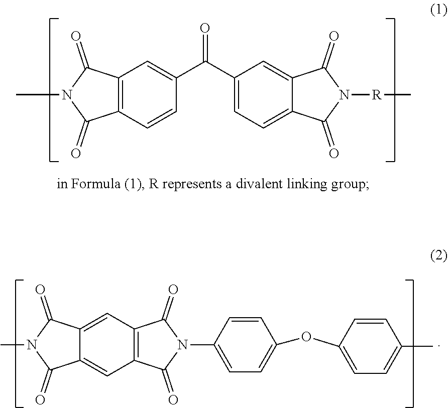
C12=C(C=C3C(=C1)C(=O)N(C)C3=O)C(=O)N(C1=CC=C(OC3=CC=C(C)C=C3)C=C1)C2=O.O=C(C1=CC=C2C(=C1)C(=O)N([R]C)C2=O)C1=CC2=C(C=C1)C(=O)N(C)C2=O
